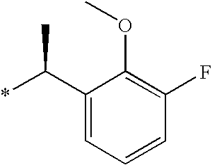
C1(C(*)C)=CC=CC(F)=C1OC
